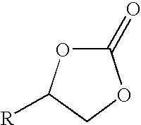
C1(=O)OC([R])CO1
